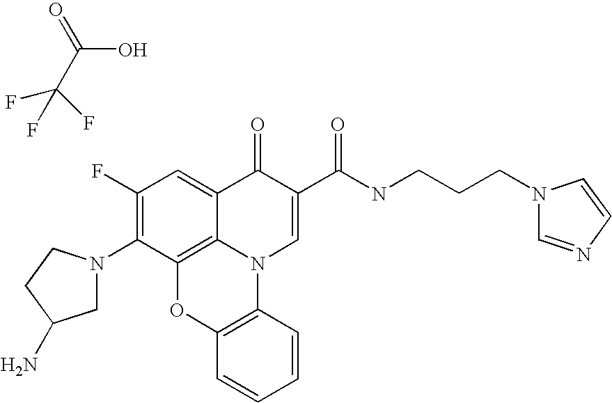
C1(F)=C(N2CC(N)CC2)C2=C3C(=C1)C(=O)C(C(NCCCN1C=NC=C1)=O)=CN3C1=C(O2)C=CC=C1.C(C(O)=O)(F)(F)F
